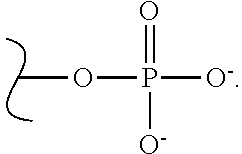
P(OC)(=O)([O-])[O-]
